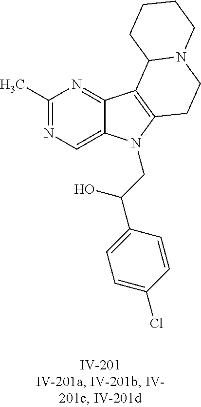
C1(C)=NC=C2C(=N1)C1=C(N2CC(C2=CC=C(Cl)C=C2)O)CCN2C1CCCC2
